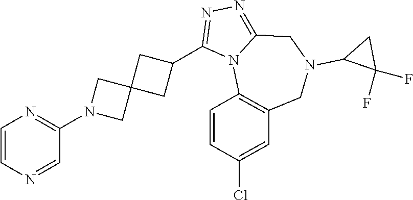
C1=CN=C(N2CC3(C2)CC(C2=NN=C4N2C2=C(CN(C5C(F)(F)C5)C4)C=C(Cl)C=C2)C3)C=N1
